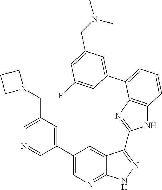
C1=C(CN2CCC2)C=C(C2=CN=C3C(=C2)C(C2=NC4=C(N2)C=CC=C4C2=CC(CN(C)C)=CC(F)=C2)=NN3)C=N1
